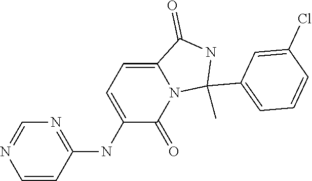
N1=C(NC2=CC=C3N(C2=O)C(C)(C2=CC=CC(Cl)=C2)NC3=O)C=CN=C1
